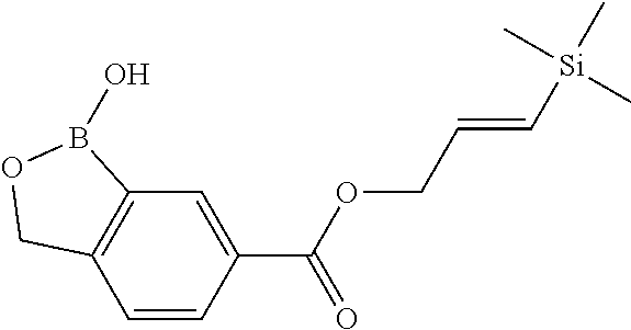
C12=C(C=CC(C(OCC=C[Si](C)(C)C)=O)=C1)COB2O
